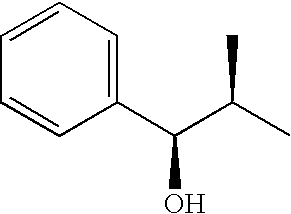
C1=CC=C(C(C(C)C)O)C=C1
